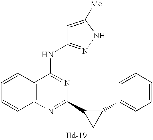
C12=C(N=C(C3CC3C3=CC=CC=C3)N=C1NC1=NNC([Me])=C1)C=CC=C2
